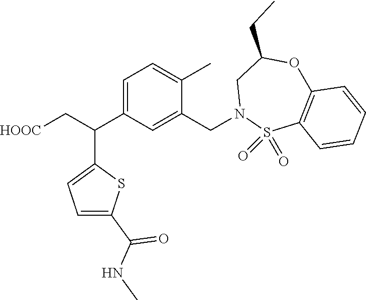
C1=C(C(C[HOOC])C2=CC=C(C(=O)NC)S2)C=C(CN2S(=O)(=O)C3=C(OC(CC)C2)C=CC=C3)C(C)=C1
